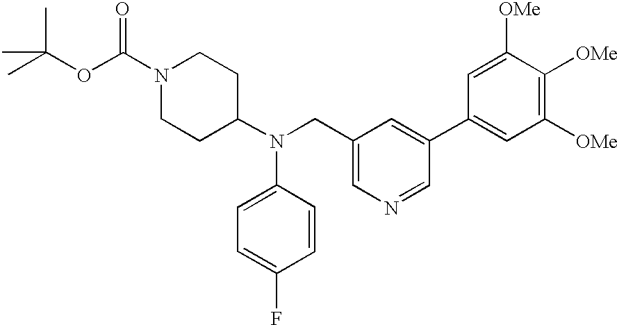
N1(C(OC(C)(C)C)=O)CCC(N(CC2=CN=CC(C3=CC([OMe])=C([OMe])C([OMe])=C3)=C2)C2=CC=C(F)C=C2)CC1
